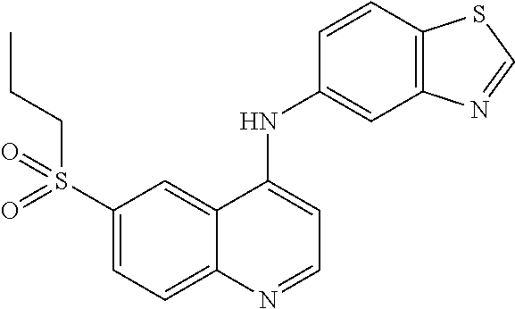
C1(S(=O)(CCC)=O)=CC=C2C(=C1)C(NC1=CC3=C(C=C1)SC=N3)=CC=N2
